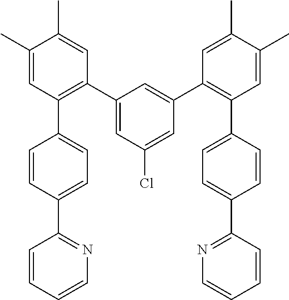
C1(C2=C(C3=CC=C(C4=NC=CC=C4)C=C3)C=C(C)C(C)=C2)=CC(Cl)=CC(C2=C(C3=CC=C(C4=NC=CC=C4)C=C3)C=C(C)C(C)=C2)=C1
